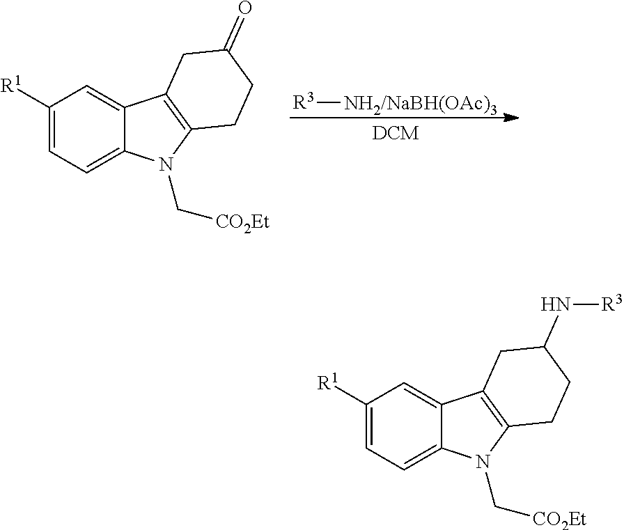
C1([R1])=CC=C2C(=C1)C1=C(N2C[CO2Et])CCC(N[R3])C1.C1([R1])=CC=C2C(=C1)C1=C(N2C[CO2Et])CCC(=O)C1.[R3][NH2/NaBH(OAc)3]
